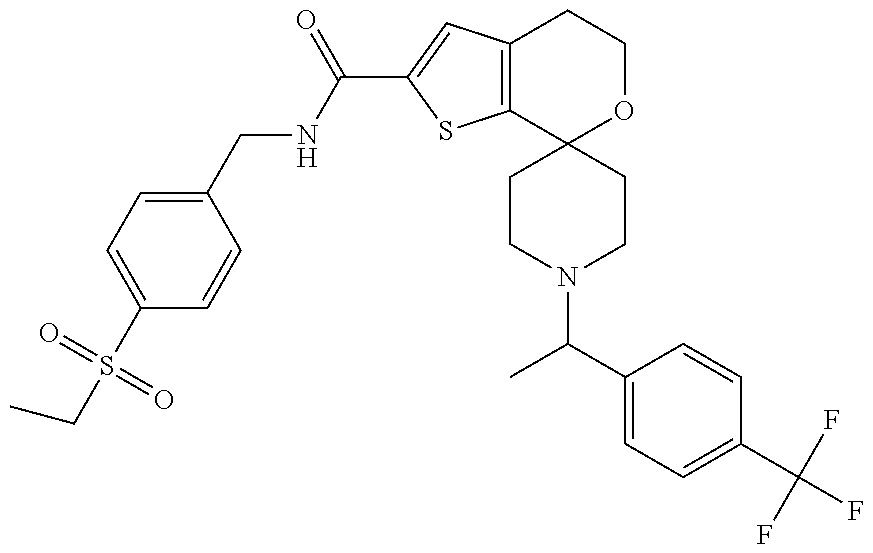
CCS(C1=CC=C(CNC(=O)C2=CC3=C(S2)C2(OCC3)CCN(C(C3=CC=C(C(F)(F)F)C=C3)C)CC2)C=C1)(=O)=O
